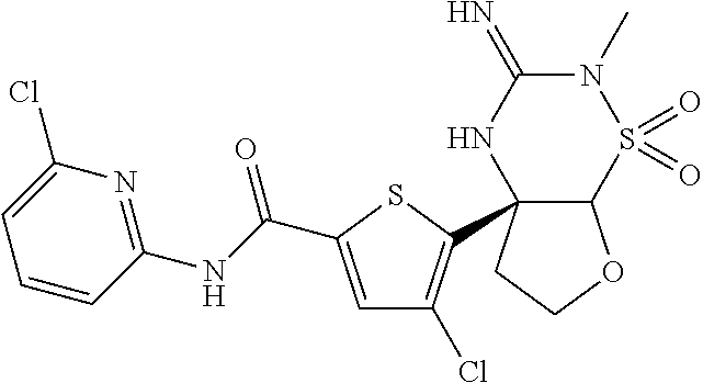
C12OCCC1(C1=C(Cl)C=C(C(NC3=NC(Cl)=CC=C3)=O)S1)NC(=N)N(C)S2(=O)=O
